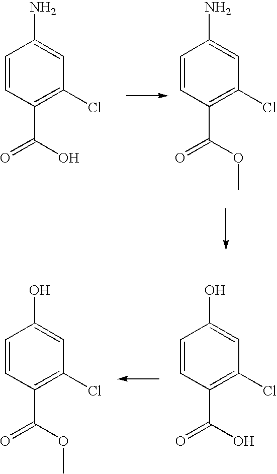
C1=CC(C(O)=O)=C(Cl)C=C1N.C1=CC(C(OC)=O)=C(Cl)C=C1N.C1=CC(C(OC)=O)=C(Cl)C=C1O.C1=CC(C(O)=O)=C(Cl)C=C1O
